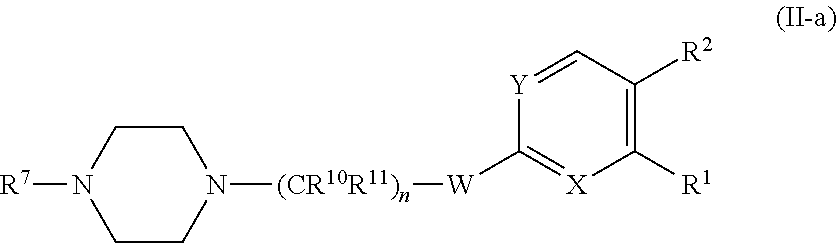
N1([(CR10R11)n][W]C2=[X]C([R1])=C([R2])C=[Y]2)CCN([R7])CC1
